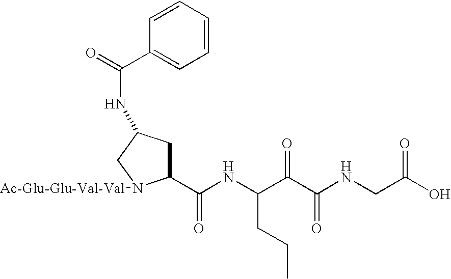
C1(C(NC(C(C(NCC(O)=O)=O)=O)CCC)=O)CC(NC(C2=CC=CC=C2)=O)CN1[Ac-Glu-Glu-Val-Val]
